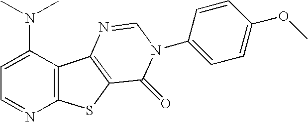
C12=C(SC3=C1N=CN(C1=CC=C(OC)C=C1)C3=O)N=CC=C2N(C)C
